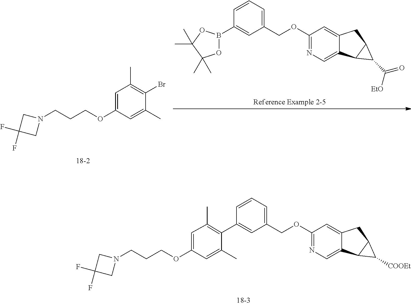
C1=C(OCCCN2CC(F)(F)C2)C=C(C)C(Br)=C1C.O1B(C2=CC(COC3=NC=C4C(=C3)CC3C4C3C([EtO])=O)=CC=C2)OC(C)(C)C1(C)C.C1(COC2=NC=C3C(=C2)CC2C3C2[COOEt])=CC=CC(C2=C(C)C=C(OCCCN3CC(F)(F)C3)C=C2C)=C1
